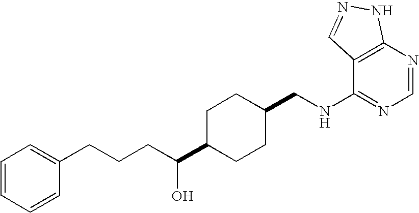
C1=CC=CC(CCCC(C2CCC(CNC3=NC=NC4=C3C=NN4)CC2)O)=C1
